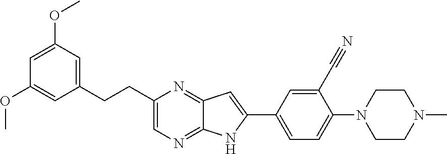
C1=C(OC)C=C(CCC2=CN=C3C(=N2)C=C(C2=CC=C(N4CCN(C)CC4)C(C#N)=C2)N3)C=C1OC
